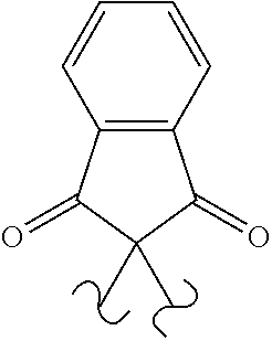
C12=C(C=CC=C1)C(=O)C(C)(C)C2=O
